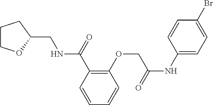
C1COC(CNC(C2=C(OCC(NC3=CC=C(Br)C=C3)=O)C=CC=C2)=O)C1
